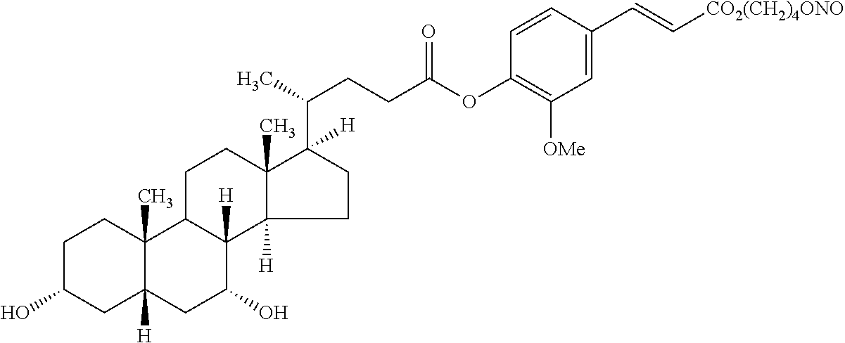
C1C(O)CC2([H])C(C)(C1)C1C([H])(C(O)C2)C2([H])C(C)(CC1)C(C(C)CCC(OC1=C([OMe])C=C(C=C[CO2(CH2)4ONO])C=C1)=O)([H])CC2
